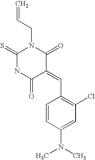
N1C(=O)C(=CC2=C(Cl)C=C(N(C)C)C=C2)C(=O)N(CC=C)C1=S
